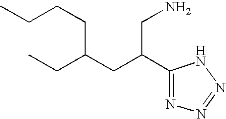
CCC(CC(C1=NN=NN1)CN)CCCC
